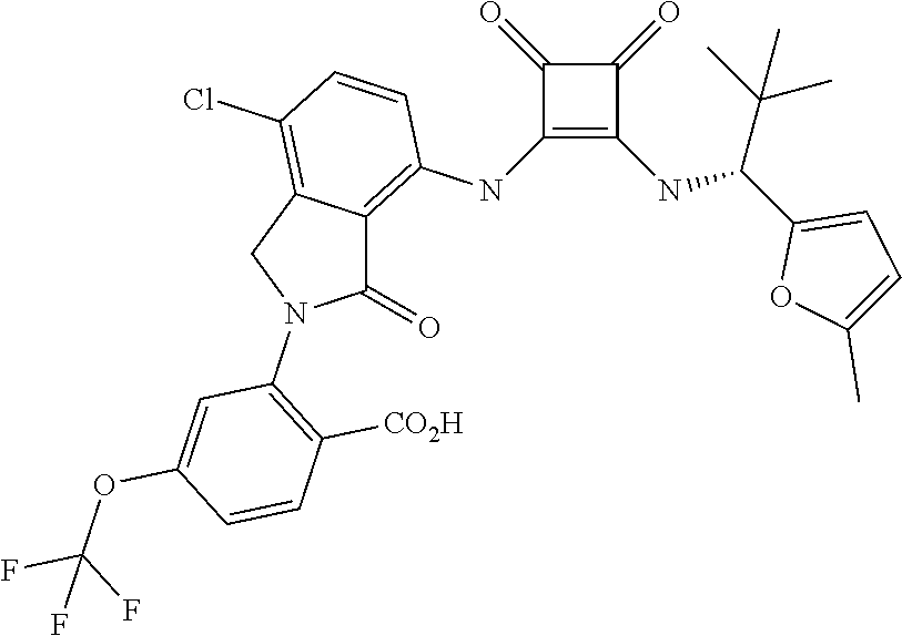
C1(NC2=C3C(=C(Cl)C=C2)CN(C2=C([CO2H])C=CC(OC(F)(F)F)=C2)C3=O)=C(NC(C2=CC=C(C)O2)C(C)(C)C)C(=O)C1=O
